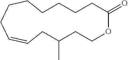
C1C=CCCCCCCCC(=O)OCCC1C
